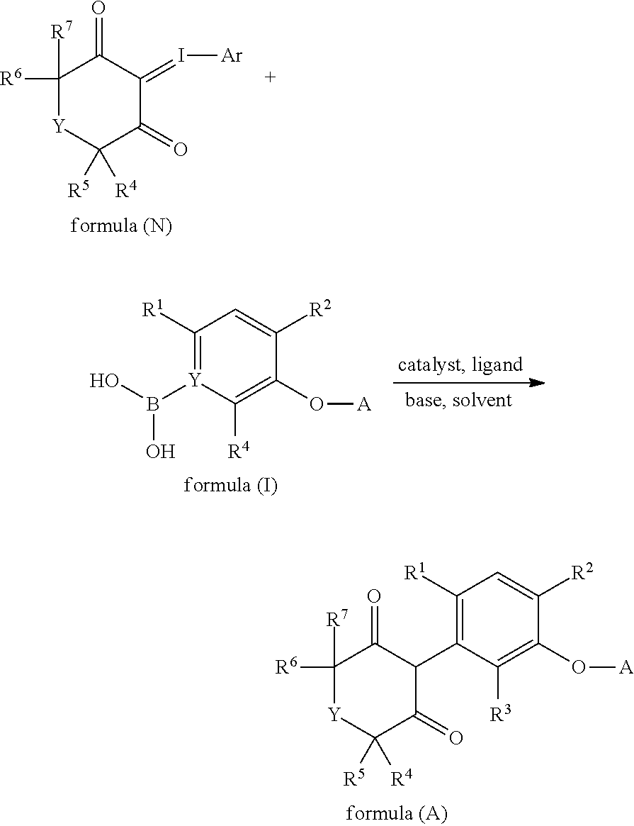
[R6]C1([R7])[Y]C([R5])([R4])C(=O)C(=I[Ar])C1=O.[R1]C1=[Y](B(O)O)C([R4])=C(O[A])C([R2])=C1.[R6]C1([R7])[Y]C([R5])([R4])C(=O)C(C2=C([R1])C=C([R2])C(O[A])=C2[R3])C1=O
